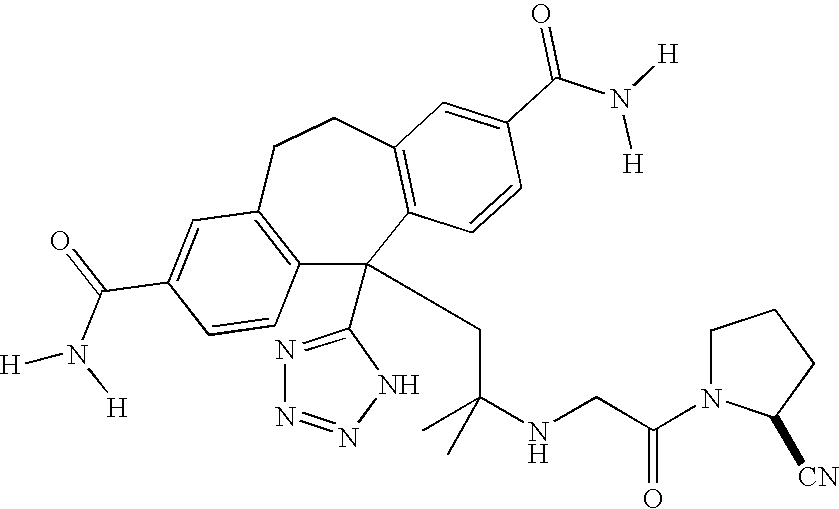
C1(C(=O)N([H])[H])=CC2=C(C=C1)C(C1=NN=NN1)(CC(NCC(N1C([CN])CCC1)=O)(C)C)C1=C(CC2)C=C(C(N([H])[H])=O)C=C1
